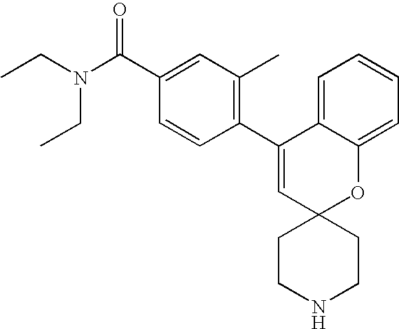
C1(C2=C(C)C=C(C(N(CC)CC)=O)C=C2)=CC2(OC3=CC=CC=C13)CCNCC2
